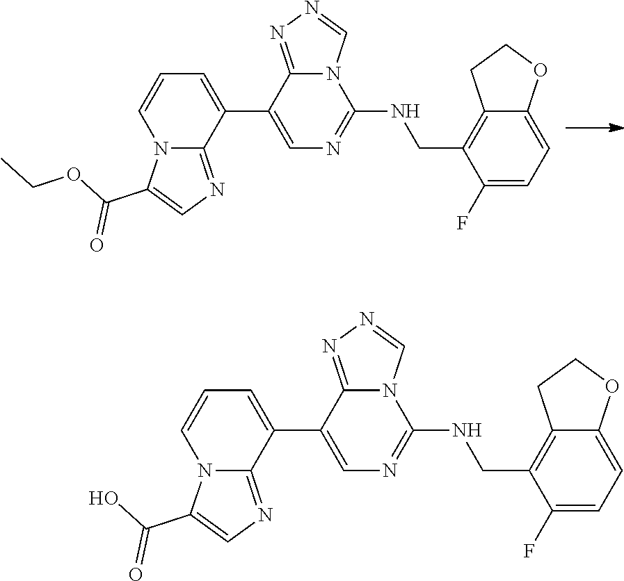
C1(C2=CC=CN3C2=NC=C3C(OCC)=O)=CN=C(NCC2=C3C(=CC=C2F)OCC3)N2C1=NN=C2.C1(C2=CC=CN3C2=NC=C3C(O)=O)=CN=C(NCC2=C3C(=CC=C2F)OCC3)N2C1=NN=C2
